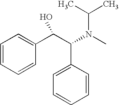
C1(C(C(C2=CC=CC=C2)O)N(C)C(C)C)=CC=CC=C1
